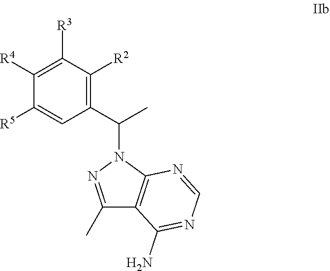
C1([R4])=C([R3])C([R2])=C(C(N2N=C(C)C3=C2N=CN=C3N)C)C=C1[R5]
